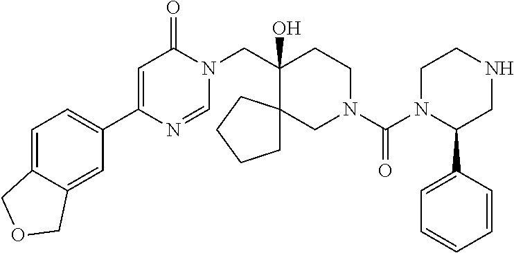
C1(C2=CC=C3C(=C2)COC3)=CC(=O)N(CC2(O)CCN(C(=O)N3C(C4=CC=CC=C4)CNCC3)CC23CCCC3)C=N1
